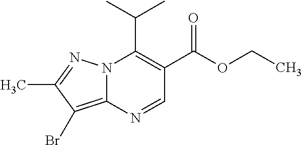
N12C(C(C)C)=C(C(OCC)=O)C=NC1=C(Br)C(C)=N2
